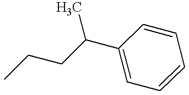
C1=CC(C(CCC)C)=CC=C1
